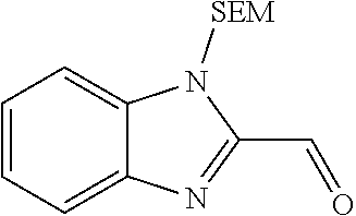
C1=CC=C2C(=C1)N([SEM])C(C=O)=N2
